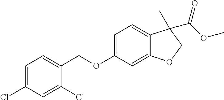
C1=C(Cl)C=C(Cl)C(COC2=CC=C3C(=C2)OCC3(C(OC)=O)C)=C1
